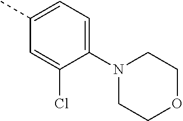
N1(C2=CC=C(C)C=C2Cl)CCOCC1
